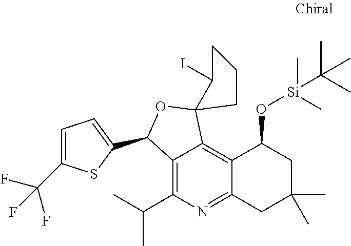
C12=C(C(C)C)N=C3C(=C1C1(OC2C2=CC=C(C(F)(F)F)S2)C(I)CCC1)C(O[Si](C)(C)C(C)(C)C)CC(C)(C)C3
